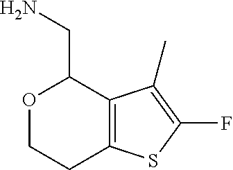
O1CCC2=C(C(C)=C(F)S2)C1CN
